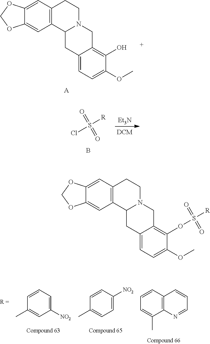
[Et3N].ClS([R])(=O)=O.B.C1([NO2])=CC=CC(C)=C1.C1=C([NO2])C=CC(C)=C1.C12=C(C=CC=C1C)C=CC=N2.C12=C(C=C3C(=C1)OCO3)CCN1C2CC2=CC=C(OC)C(O)=C2C1.[A].C12=C(C=C3C(=C1)OCO3)CCN1C2CC2=CC=C(OC)C(OS([R])(=O)=O)=C2C1
